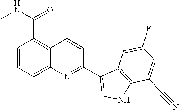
C1=CC=C2C(=C1C(NC)=O)C=CC(C1=CNC3=C1C=C(F)C=C3C#N)=N2
